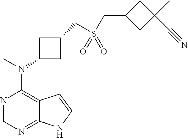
N1=CN=C2C(=C1N(C)C1CC(CS(CC3CC(C)(C#N)C3)(=O)=O)C1)C=CN2
